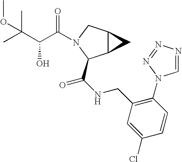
C(C(C(=O)N1CC2C(C1C(NCC1=C(N3C=NN=N3)C=CC(Cl)=C1)=O)C2)O)(C)(C)OC
